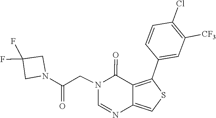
C1=NC2=CSC(C3=CC([CF3])=C(Cl)C=C3)=C2C(=O)N1CC(N1CC(F)(F)C1)=O
